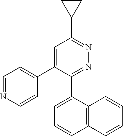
C1=NC=CC(C2=CC(C3CC3)=NN=C2C2=CC=CC3=C2C=CC=C3)=C1
